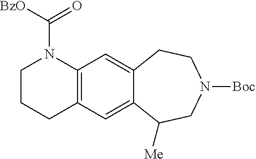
C12=C(C=C3C(=C1)CCN([Boc])CC3[Me])CCCN2C([BzO])=O
